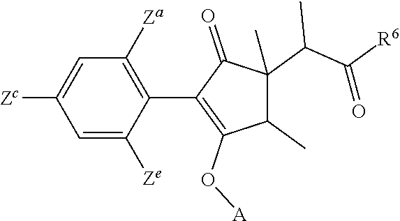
C1=C([Ze])C(C2=C(O[A])C(C)C(C(C([R6])=O)C)(C)C2=O)=C([Za])C=C1[Zc]
